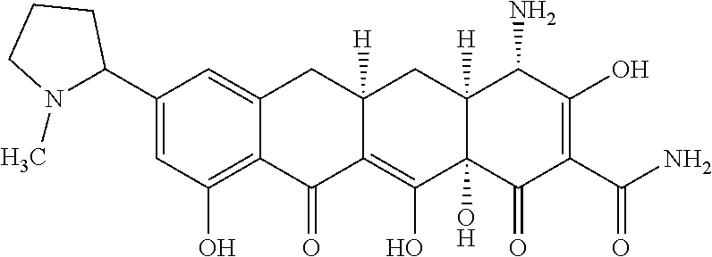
C1(C2N(C)CCC2)=CC(O)=C2C(=C1)CC1([H])CC3([H])C(N)C(O)=C(C(=O)N)C(=O)C3(O)C(O)=C1C2=O
